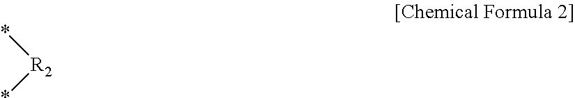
*[R2]*
